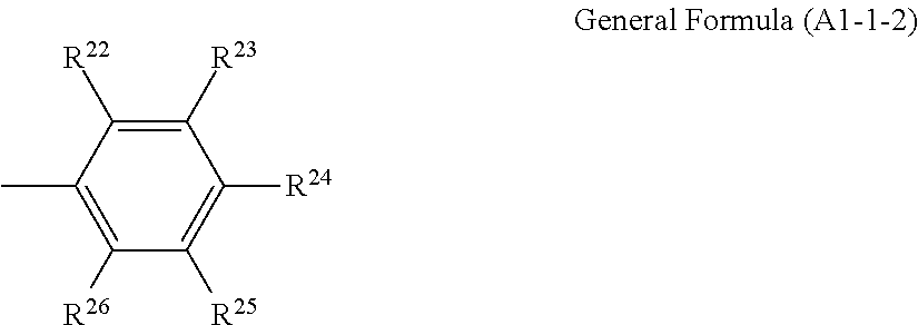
C1([R23])=C([R22])C(C)=C([R26])C([R25])=C1[R24]
